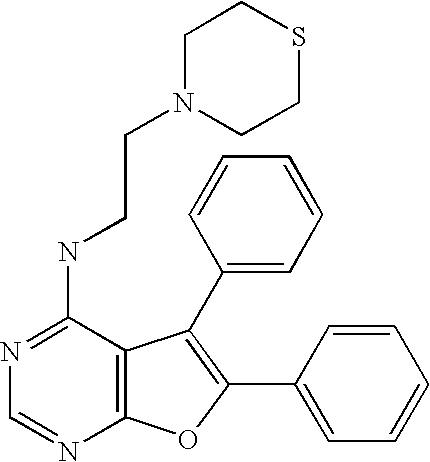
N1=C(NCCN2CCSCC2)C2=C(N=C1)OC(C1=CC=CC=C1)=C2C1=CC=CC=C1
